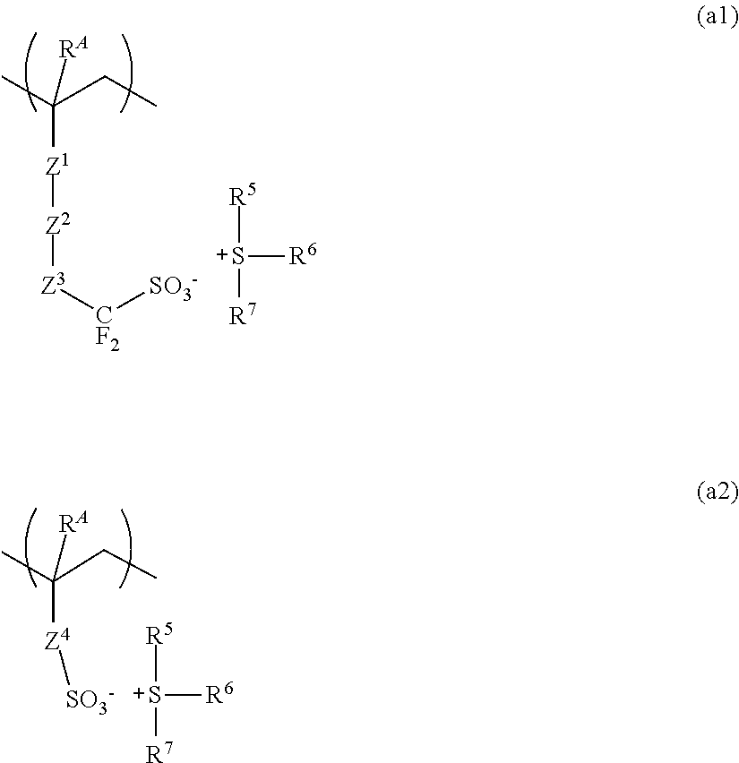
[S+]([R6])([R5])[R7].[CF2]([SO3-])[Z3][Z2][Z1]C(CC)(C)[RA].[S+]([R6])([R5])[R7].[SO3-][Z4]C(C)(CC)[RA]
